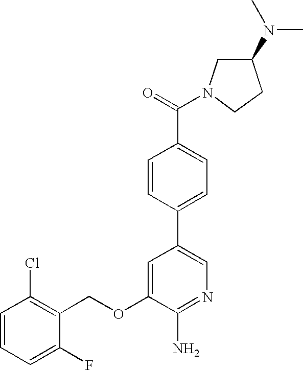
C1=CC=C(F)C(COC2=CC(C3=CC=C(C(=O)N4CC(N(C)C)CC4)C=C3)=CN=C2N)=C1Cl
